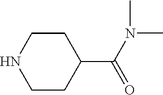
C1(C(N(C)C)=O)CCNCC1
